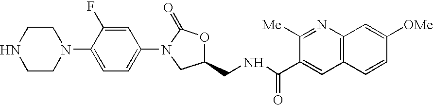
N1CCN(C2=CC=C(N3C(=O)OC(CNC(C4=CC5=C(N=C4[Me])C=C([OMe])C=C5)=O)C3)C=C2F)CC1
